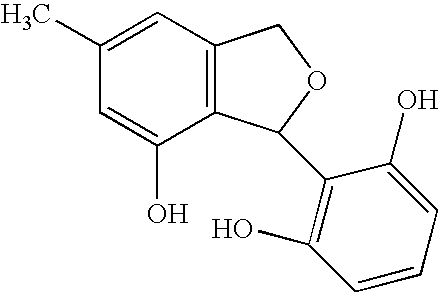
C1=C(C)C=C(O)C2=C1COC2C1=C(O)C=CC=C1O
